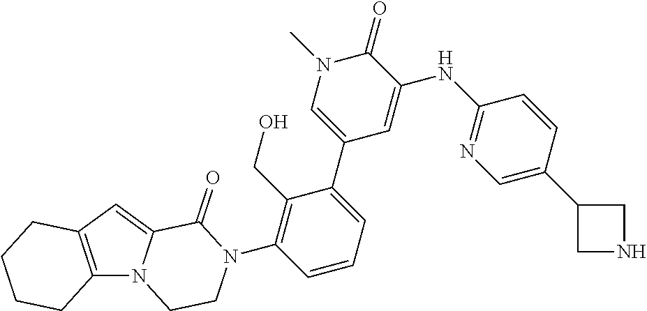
C12=C(C=C3N1CCN(C1=C(CO)C(C4=CN(C)C(=O)C(NC5=NC=C(C6CNC6)C=C5)=C4)=CC=C1)C3=O)CCCC2
